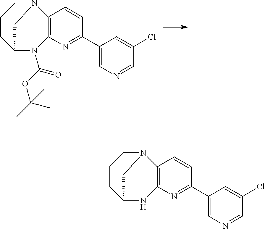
C12=C(N=C(C3=CN=CC(Cl)=C3)C=C1)N(C(OC(C)(C)C)=O)C1CCCN2C1.C12=C(N=C(C3=CN=CC(Cl)=C3)C=C1)NC1CCCN2C1
